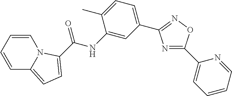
C1=CC=CN2C1=CC=C2C(=O)NC1=CC(C2=NOC(C3=CC=CC=N3)=N2)=CC=C1C
